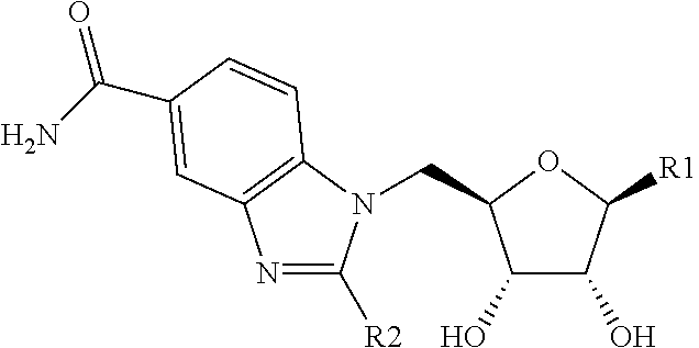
C1(O)C(O)C([R1])OC1CN1C([R2])=NC2=C1C=CC(C(N)=O)=C2
